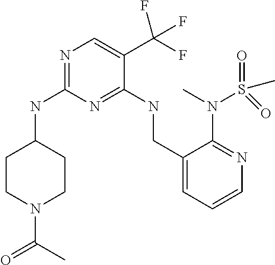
N1=C(NC2CCN(C(C)=O)CC2)N=C(NCC2=CC=CN=C2N(C)S(=O)(C)=O)C(C(F)(F)F)=C1
